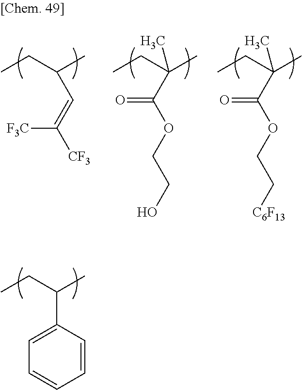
CCC(C)C=C([CF3])[F3C].CCC(C)(C)C(OCCO)=O.CCC(C)(C)C(OCC[C6F13])=O.CCC(C)C1=CC=CC=C1
